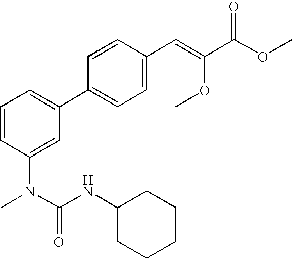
C1=CC(N(C(=O)NC2CCCCC2)C)=CC(C2=CC=C(C=C(OC)C(OC)=O)C=C2)=C1
